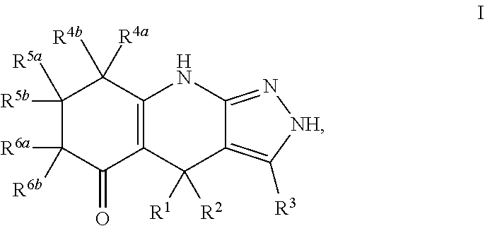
C1([R5b])([R5a])C([R6a])([R6b])C(=O)C2=C(C1([R4a])[R4b])NC1=N[NH]C([R3])=C1C2([R2])[R1]
